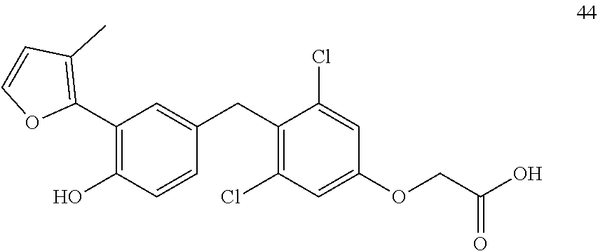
C1(C2=C(C)C=CO2)=C(O)C=CC(CC2=C(Cl)C=C(OCC(O)=O)C=C2Cl)=C1
